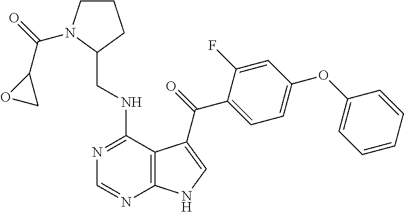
C1=CC=CC(OC2=CC=C(C(=O)C3=CNC4=C3C(NCC3CCCN3C(=O)C3OC3)=NC=N4)C(F)=C2)=C1
